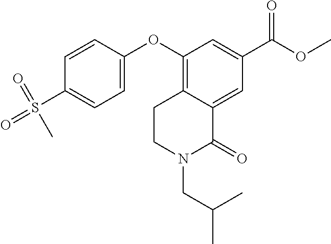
C1(OC2=CC=C(S(=O)(=O)C)C=C2)=C2C(=CC(C(=O)OC)=C1)C(=O)N(CC(C)C)CC2
